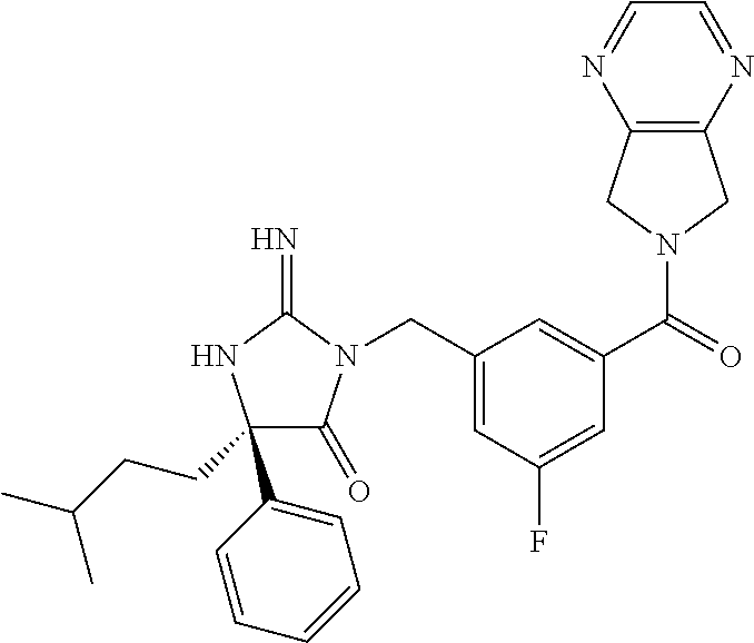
C1(C2=CC=CC=C2)(CCC(C)C)C(=O)N(CC2=CC(F)=CC(C(=O)N3CC4=C(C3)N=CC=N4)=C2)C(=N)N1
